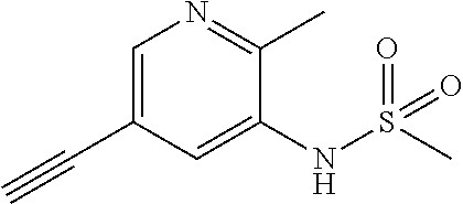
C1=C(C#C)C=C(NS(C)(=O)=O)C(C)=N1
